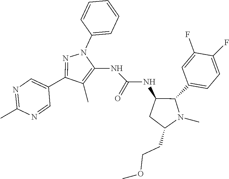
C1(C)=C(NC(NC2CC(CCOC)N(C)C2C2=CC=C(F)C(F)=C2)=O)N(C2=CC=CC=C2)N=C1C1=CN=C(C)N=C1
